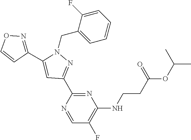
N1(CC2=CC=CC=C2F)C(C2=NOC=C2)=CC(C2=NC(NCCC(OC(C)C)=O)=C(F)C=N2)=N1
